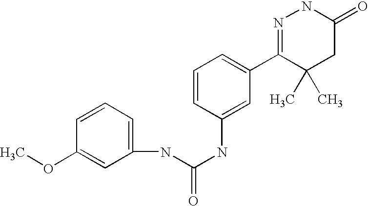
C1=CC=C(NC(NC2=CC(C3=NNC(=O)CC3(C)C)=CC=C2)=O)C=C1OC
